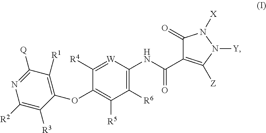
C1(OC2=C([R5])C([R6])=C(NC(=O)C3=C([Z])N([Y])N([X])C3=O)[W]=C2[R4])=C([R1])C([Q])=NC([R2])=C1[R3]
